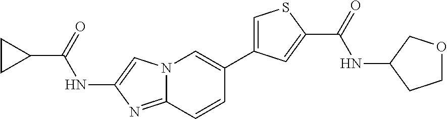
C1CC1C(=O)NC1=CN2C(=N1)C=CC(C1=CSC(C(=O)NC3CCOC3)=C1)=C2
